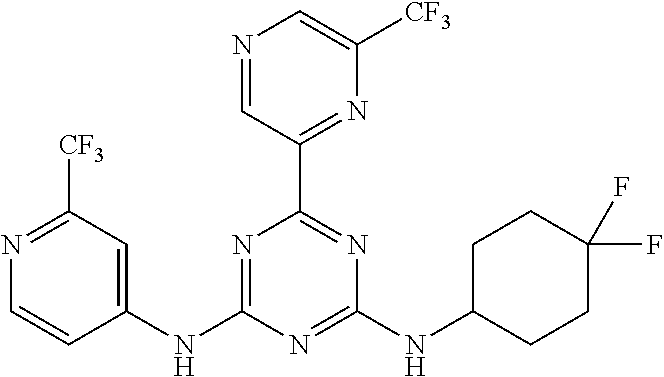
N1=C(NC2=CC([CF3])=NC=C2)N=C(NC2CCC(F)(F)CC2)N=C1C1=NC([CF3])=CN=C1
